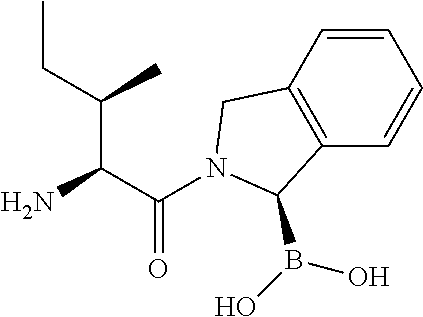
C(C(=O)N1CC2=C(C=CC=C2)C1B(O)O)(C(CC)C)N
